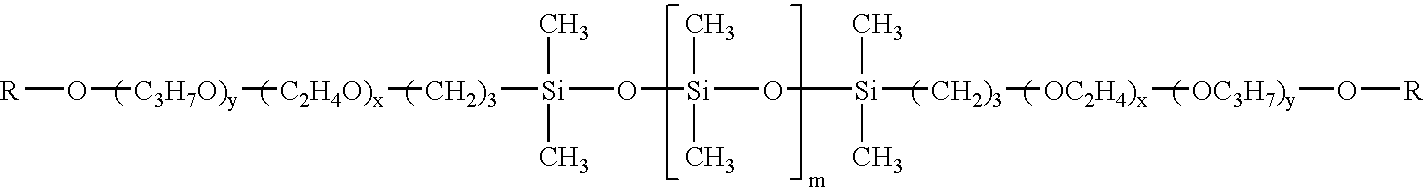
[R]O[C3H7O)y][C2H4O)x][CH2)3][Si](O[Si](O[Si]([CH2)3][OC2H4)x][OC3H7)y]O[R])(C)C)(C)C)(C)C
